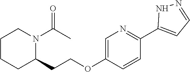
N1=C(C2=CC=NN2)C=CC(OCCC2N(C(C)=O)CCCC2)=C1
